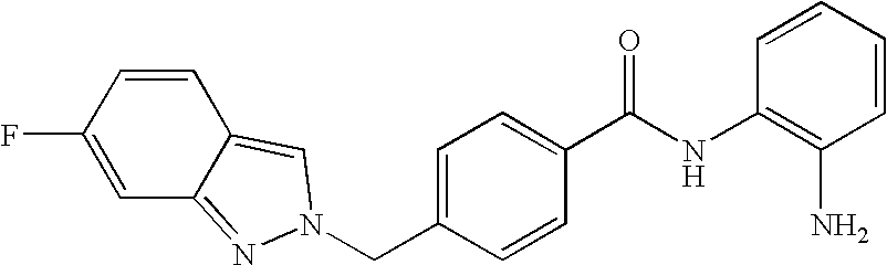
C(C1=CC=C(C(NC2=C(N)C=CC=C2)=O)C=C1)N1N=C2C=C(F)C=CC2=C1
